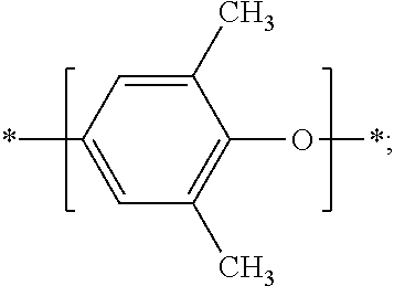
C1=C(*)C=C(C)C(O*)=C1C
